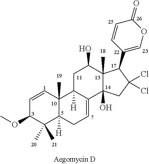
C1=CC2(C)C([H])(C(C)(C)C1OC)CC=C1C2([H])CC(O)C2(C)C1(O)CC(Cl)(Cl)C2C1=COC(=O)C=C1
